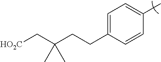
C1=C(CCC(C[HO2C])(C)C)C=CC(C)=C1
